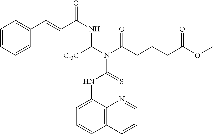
C1=CC2=C(C(NC(N(C(NC(C=CC3=CC=CC=C3)=O)[Cl3C])C(CCCC(=O)OC)=O)=S)=C1)N=CC=C2
